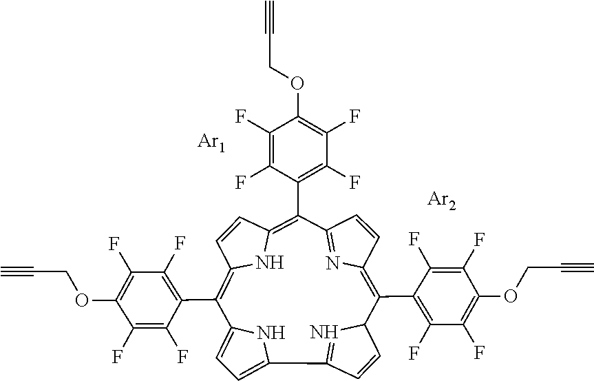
C1=C2NC(=C1)C1=NC(C=C1)C(C1=C(F)C(F)=C(OCC#C)C(F)=C1F)=C1C=CC(=N1)C(C1=C(F)C(F)=C(OCC#C)C(F)=C1F)=C1C=CC(=C2C2=C(F)C(F)=C(OCC#C)C(F)=C2F)N1.[Ar2].[Ar1]
